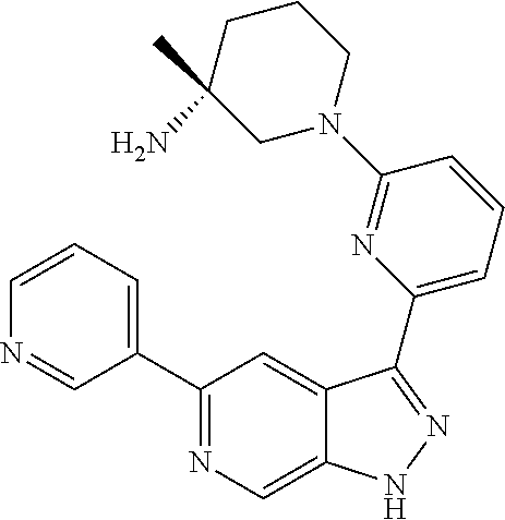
C1(C2=CC=CN=C2)=NC=C2C(=C1)C(C1=CC=CC(N3CCCC(C)(N)C3)=N1)=NN2
